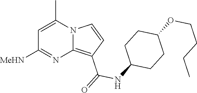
C12=C(C(=O)NC3CCC(OCCCC)CC3)C=CN1C(C)=CC([MeHN])=N2
